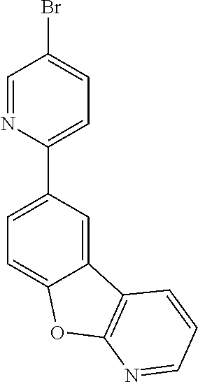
C1=C2C(=CC=C1C1=CC=C(Br)C=N1)OC1=C2C=CC=N1
